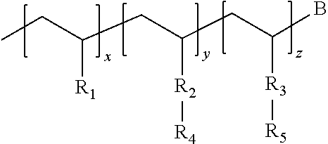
C(CC(CC(B)[R3][R5])[R2][R4])(CC)[R1]
